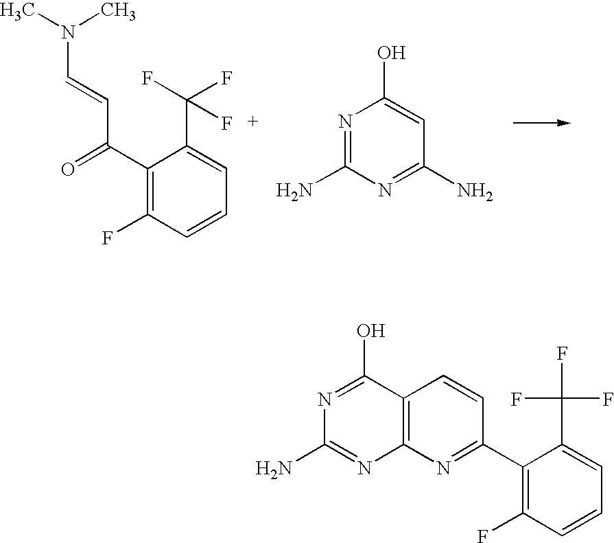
C1(C(=O)C=CN(C)C)=C(F)C=CC=C1C(F)(F)F.N1=C(N)N=C(N)C=C1O.C12=C(N=C(C3=C(F)C=CC=C3C(F)(F)F)C=C1)N=C(N)N=C2O
